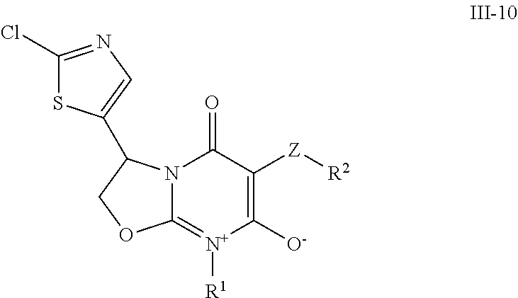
C1([O-])=C([Z][R2])C(=O)N2C(=[N+]1[R1])OCC2C1=CN=C(Cl)S1
